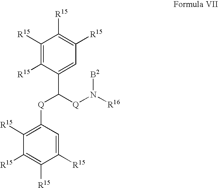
C1([R15])=C([Q]C([Q]N([R16])[B2])C2=CC([R15])=C([R15])C([R15])=C2[R15])C=C([R15])C([R15])=C1[R15]
